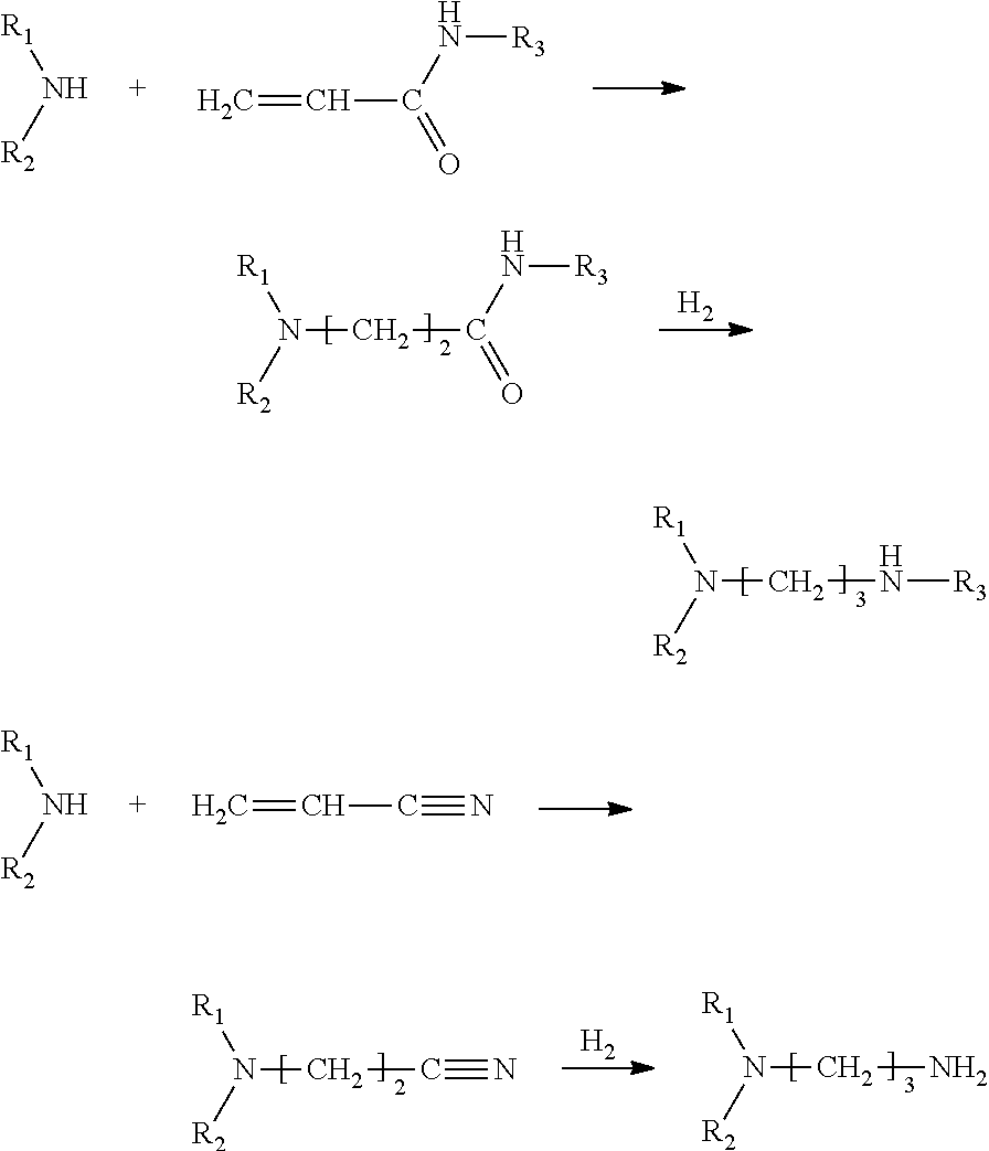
[R1]N[R2].C=CC(=O)N[R3].N(CC(=O)N[R3])([R2])[R1].[H2].N(CN[R3])([R2])[R1].[R1]N[R2].C=CC#N.N(CC#N)([R2])[R1].[H2].N(CN)([R2])[R1]
